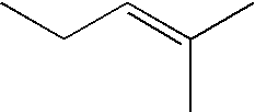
CCC=C(C)C
